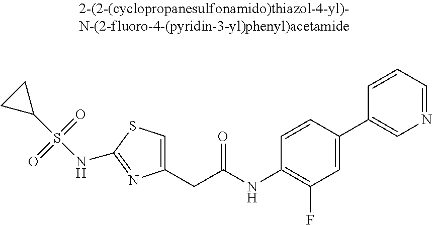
C1(CC(NC2=C(F)C=C(C3=CN=CC=C3)C=C2)=O)=CSC(NS(C2CC2)(=O)=O)=N1
